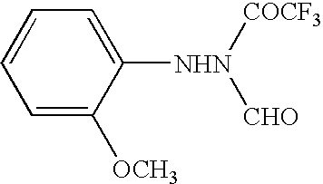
C1=CC=C([NHN]([COCF3])[CHO])C([OCH3])=C1
